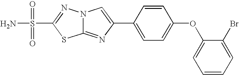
C12=NC(C3=CC=C(OC4=CC=CC=C4Br)C=C3)=CN1N=C(S(N)(=O)=O)S2
